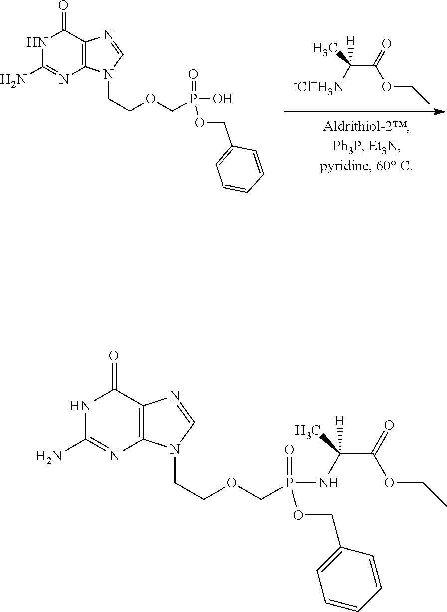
N1C(N)=NC2=C(C1=O)N=CN2CCOCP(=O)(O)OCC1=CC=CC=C1.C(C(=O)OCC)([-Cl+H3N])(C)[H].N1C(N)=NC2=C(C1=O)N=CN2CCOCP(=O)(OCC1=CC=CC=C1)NC(C(=O)OCC)(C)[H]
